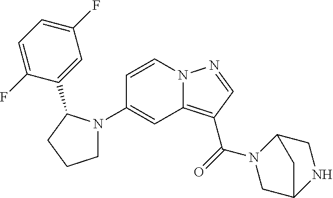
C1(N2CCCC2C2=CC(F)=CC=C2F)=CC2=C(C(=O)N3CC4NCC3C4)C=NN2C=C1
